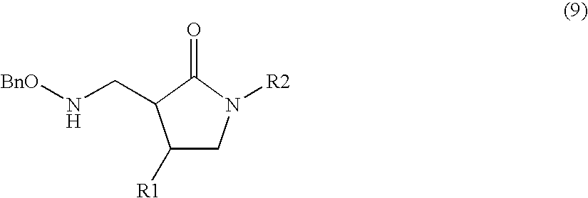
C1([R1])CN([R2])C(=O)C1CN[BnO]
